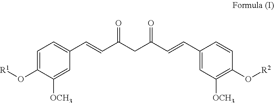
C1=C(O[R1])C([OCH3])=CC(C=CC(=O)CC(C=CC2=CC([OCH3])=C(O[R2])C=C2)=O)=C1
